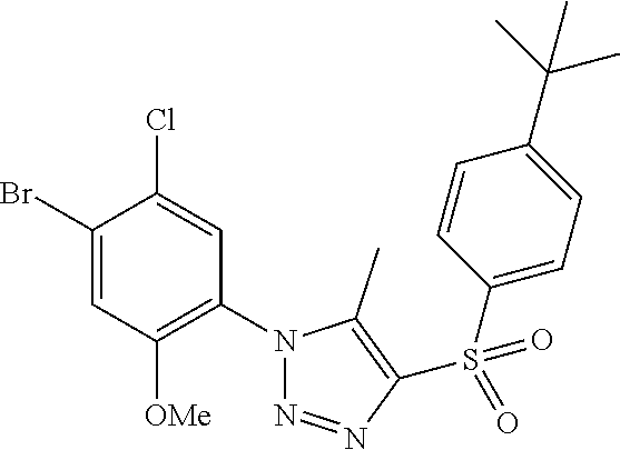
C1(Br)=CC([OMe])=C(N2N=NC(S(C3=CC=C(C(C)(C)C)C=C3)(=O)=O)=C2C)C=C1Cl
